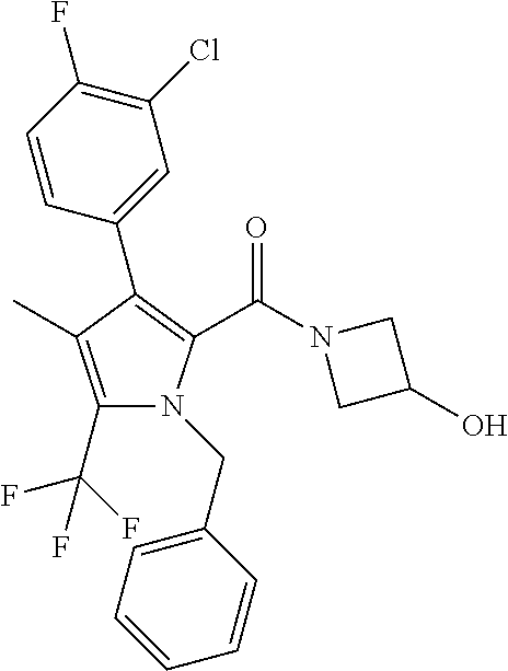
C1(C2=C(C(N3CC(O)C3)=O)N(CC3=CC=CC=C3)C(C(F)(F)F)=C2C)=CC(Cl)=C(F)C=C1
